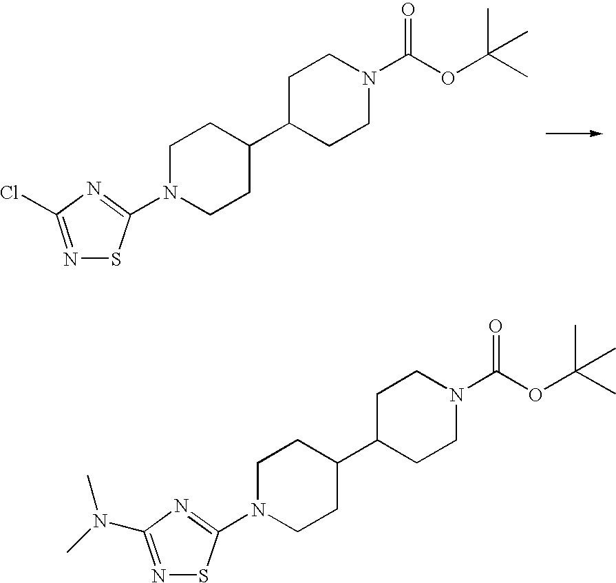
C1C(C2CCN(C3=NC(Cl)=NS3)CC2)CCN(C(OC(C)(C)C)=O)C1.C1C(C2CCN(C3=NC(N(C)C)=NS3)CC2)CCN(C(OC(C)(C)C)=O)C1
